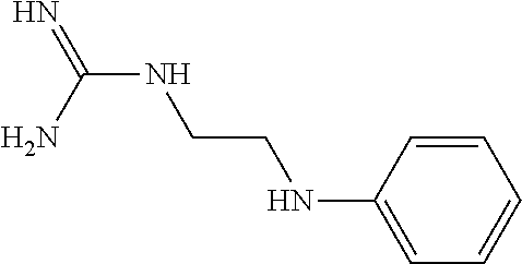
N(C(=N)N)CCNC1=CC=CC=C1
